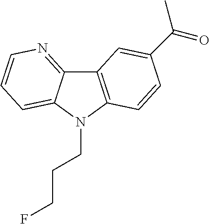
C12=NC=CC=C1N(CCCF)C1=C2C=C(C(=O)C)C=C1
